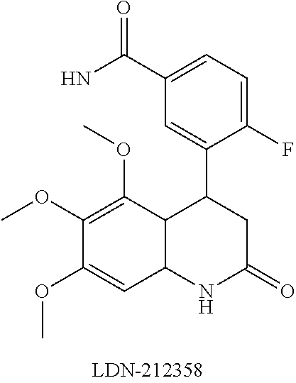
C12C(C(OC)=C(OC)C(OC)=C1)C(C1=CC(C(N)=O)=CC=C1F)CC(=O)N2
